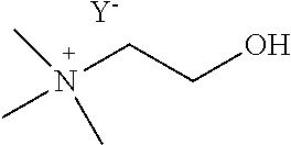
N(CCO)(C)(C)C.[Y]
